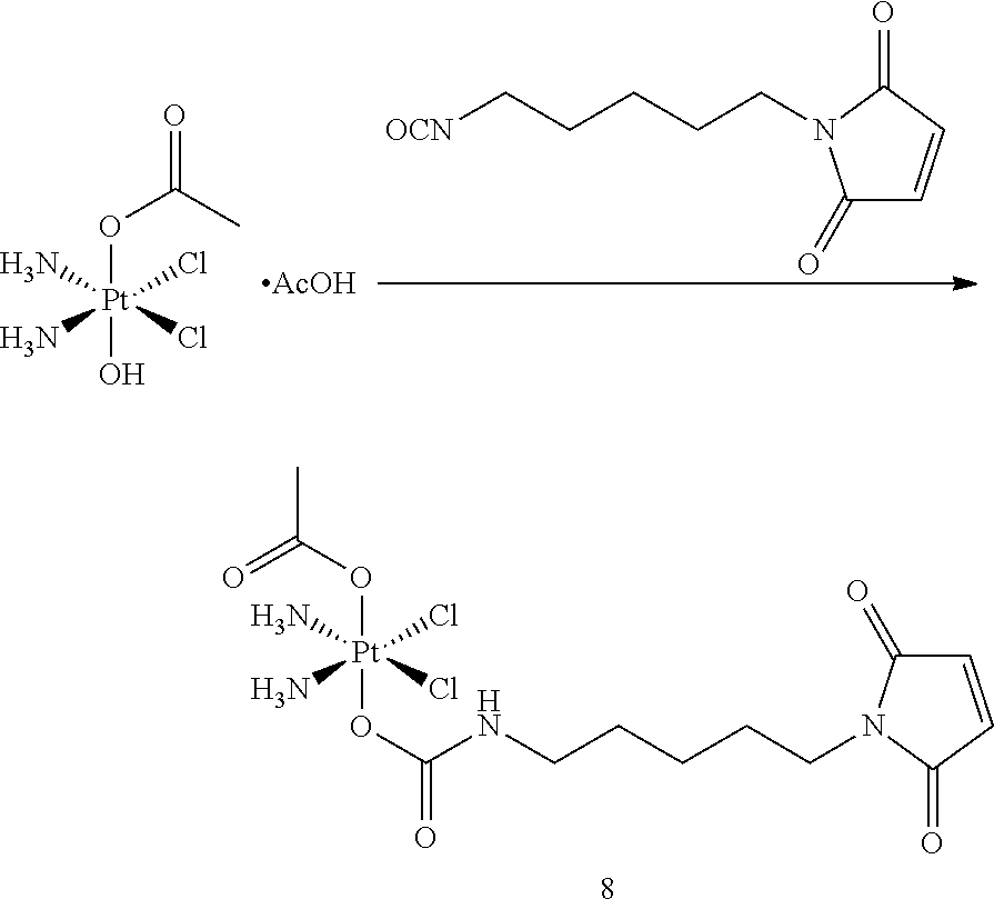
[Pt](N)(N)(Cl)(Cl)(OC(=O)C)O.[AcOH].[OCN]CCCCCN1C(=O)C=CC1=O.N(CCCCCN1C(=O)C=CC1=O)C(O[Pt](OC(C)=O)(N)(N)(Cl)Cl)=O
